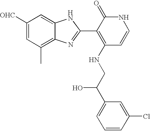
C1([OHC])=CC(C)=C2C(=C1)NC(C1=C(NCC(C3=CC=CC(Cl)=C3)O)C=CNC1=O)=N2
